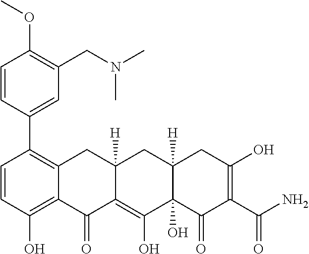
C1=CC(O)=C2C(=C1C1=CC(CN(C)C)=C(OC)C=C1)CC1([H])C(=C(O)C3(O)C([H])(C1)CC(O)=C(C(N)=O)C3=O)C2=O
